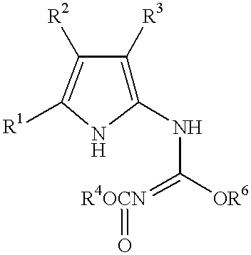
C1(NC([OR6])=[R4OCN]=O)=C([R3])C([R2])=C([R1])N1
